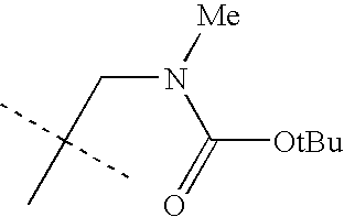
N(CC(C)(C)C)([Me])C([OtBu])=O
